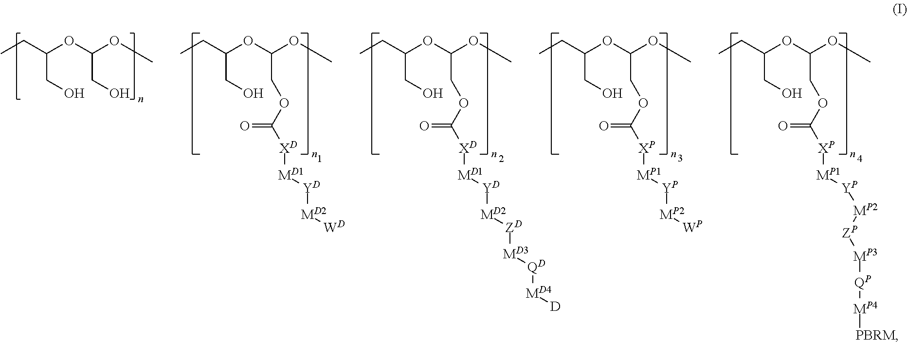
CCC(OC(OC)CO)CO.CCC(OC(OC)COC([XD][MD1][YD][MD2][WD])=O)CO.CCC(OC(OC)COC([XD][MD1][YD][MD2][ZD][MD3][QD][MD4][D])=O)CO.CCC(OC(OC)COC([XP][MP1][YP][MP2][WP])=O)CO.CCC(OC(OC)COC([XP][MP1][YP][MP2][ZP][MP3][QP][MP4][PBRM])=O)CO
